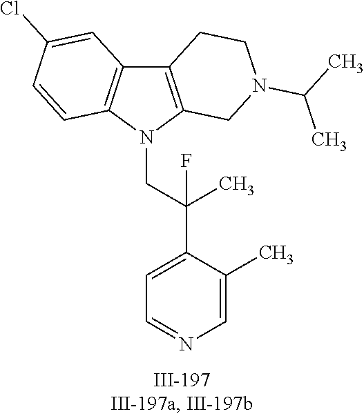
N1(CC(C2=CC=NC=C2C)(C)F)C2=C(C3=C1C=CC(Cl)=C3)CCN(C(C)C)C2
